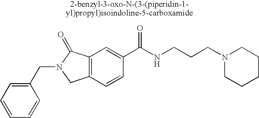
C1=CC=C(CN2CC3=C(C2=O)C=C(C(NCCCN2CCCCC2)=O)C=C3)C=C1
